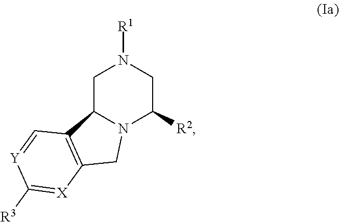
C1C2N(C([R2])CN1[R1])CC1=C2C=[Y]C([R3])=[X]1
